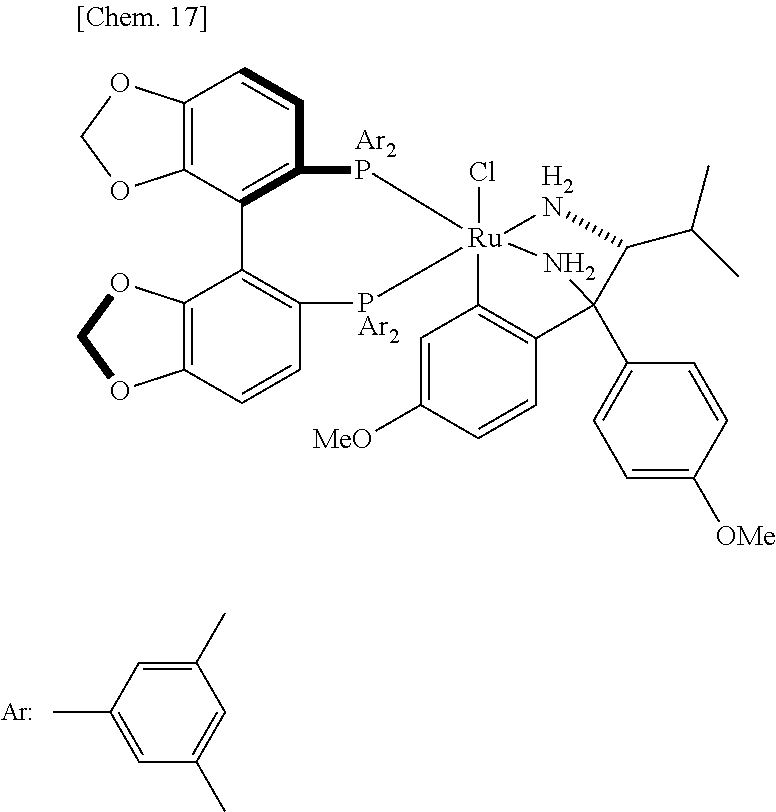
[Ar].C1(C)=CC(C)=CC(C)=C1.C12=C(C3=C(C=C1)[Ar2P][Ru]14(Cl)([PAr2]C5=C3C3=C(C=C5)OCO3)[H2N]C(C(C)C)C(C3=CC=C([OMe])C=C3)(N1)C1=C4C=C([MeO])C=C1)OCO2
